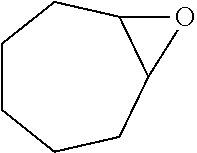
C1CCCC2C(C1)O2
